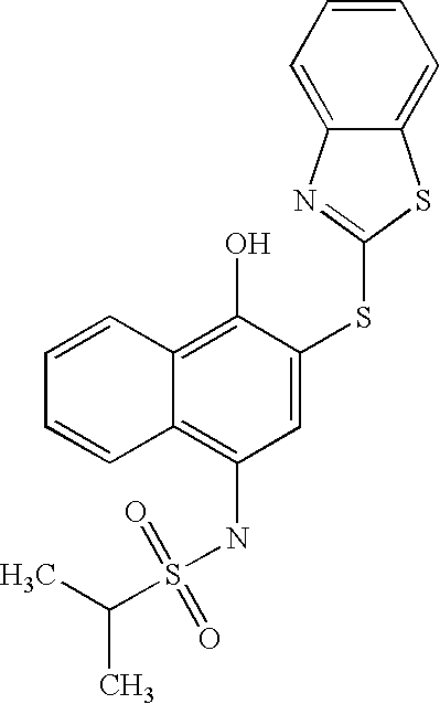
C1=CC=CC2=C(O)C(SC3=NC4=CC=CC=C4S3)=CC(NS(C(C)C)(=O)=O)=C12
